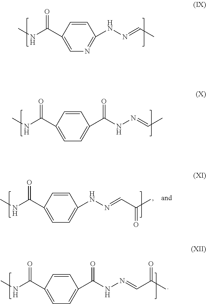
CNC(C1=CN=C(NN=CC)C=C1)=O.CNC(C1=CC=C(C(NN=CC)=O)C=C1)=O.CNC(C1=CC=C(NN=CC(C)=O)C=C1)=O.CNC(C1=CC=C(C(NN=CC(C)=O)=O)C=C1)=O
